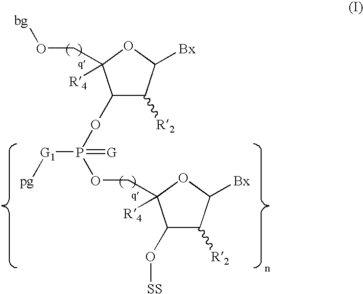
C1([R2])C(OP(OCC2([R4])C(O[SS])C([R2])C([Bx])O2)([G1][pg])=[G])C(CO[bg])([R4])OC1[Bx]
